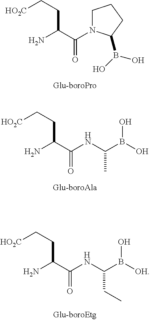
C1N(C(C(N)CC[HO2C])=O)C(B(O)O)CC1.C(C(N)CC[HO2C])(=O)NC(B(O)O)C.C(C(N)CC[HO2C])(=O)NC(B(O)[OH])CC
